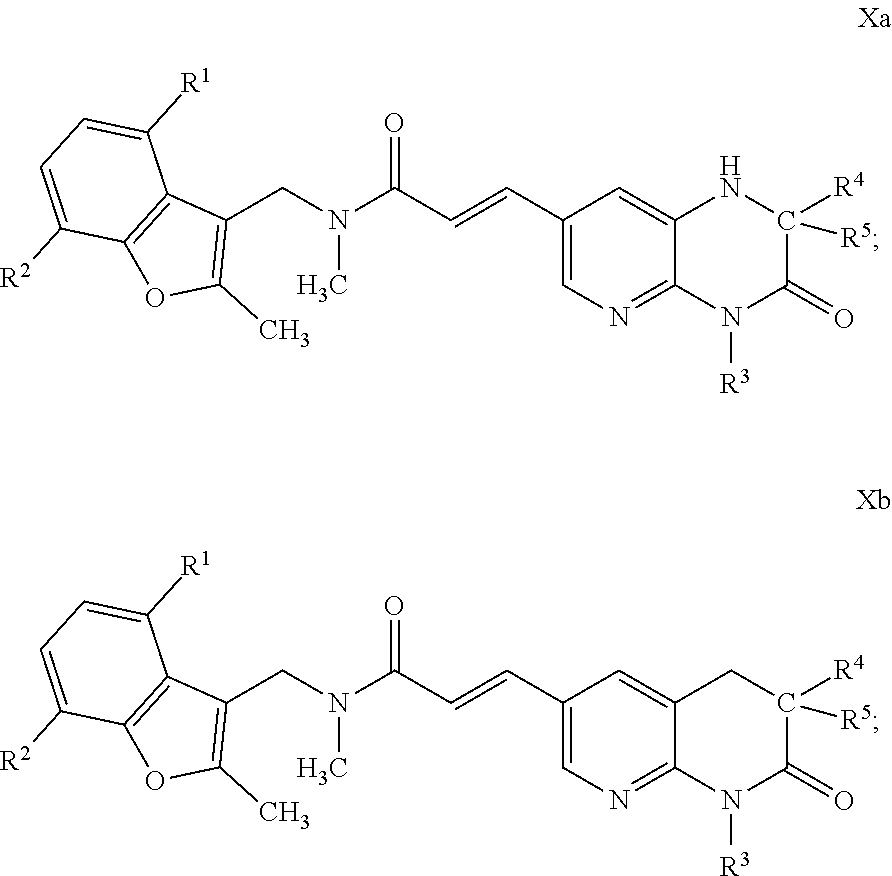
C1(CN(C(C=CC2=CN=C3C(=C2)NC([R5])([R4])C(=O)N3[R3])=O)C)=C(C)OC2=C1C([R1])=CC=C2[R2].C1(CN(C(C=CC2=CN=C3C(=C2)CC([R5])([R4])C(=O)N3[R3])=O)C)=C(C)OC2=C1C([R1])=CC=C2[R2]
